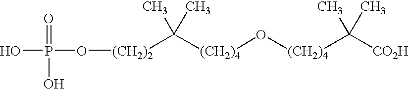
O(P(=O)(O)O)[(CH2)2]C([(CH2)4]O[(CH2)4]C(C)(C)[CO2H])(C)C
